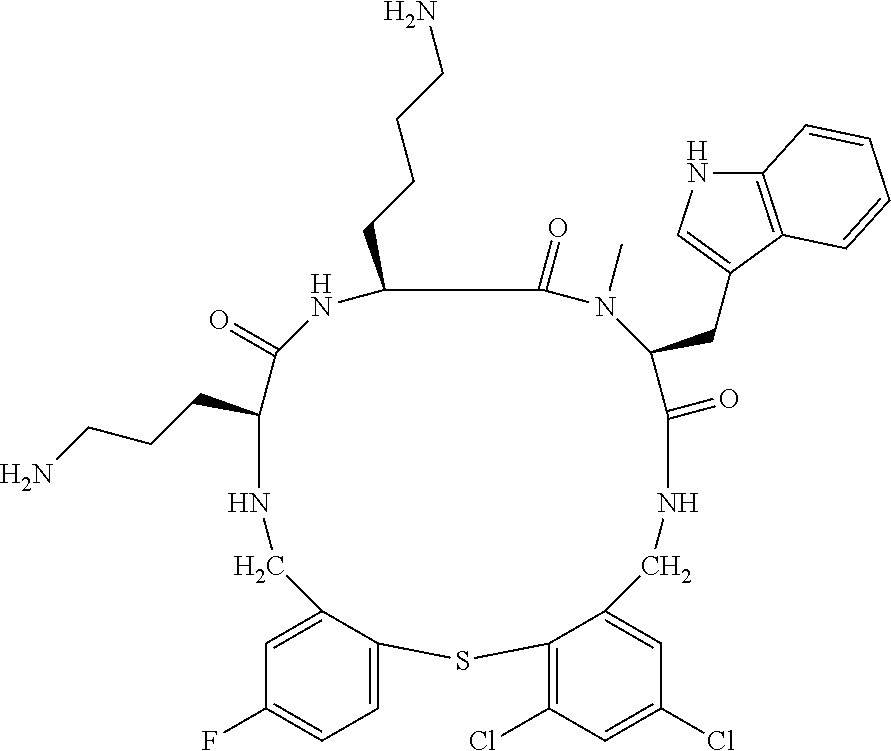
C1(CCCCN)NC(=O)C(CCCN)NCC2=CC(F)=CC=C2SC2=C(Cl)C=C(Cl)C=C2CNC(=O)C(CC2=CNC3=C2C=CC=C3)N(C)C1=O
